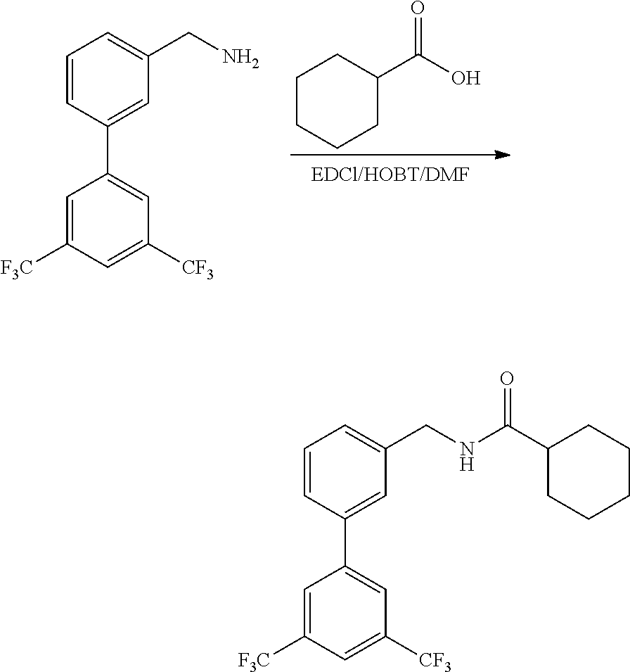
C1CCCC(C(O)=O)C1.C1=CC(C2=CC([CF3])=CC([F3C])=C2)=CC(CN)=C1.C1=CC(C2=CC([CF3])=CC([F3C])=C2)=CC(CNC(C2CCCCC2)=O)=C1
